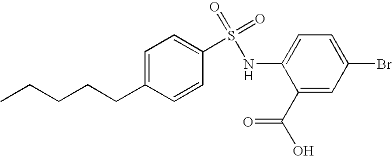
C1=C(CCCCC)C=CC(S(NC2=CC=C(Br)C=C2C(=O)O)(=O)=O)=C1
